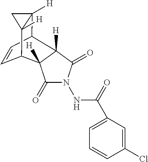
C1C2([H])C3C=CC(C12[H])C1([H])C(=O)N(NC(=O)C2=CC=CC(Cl)=C2)C(=O)C31[H]
